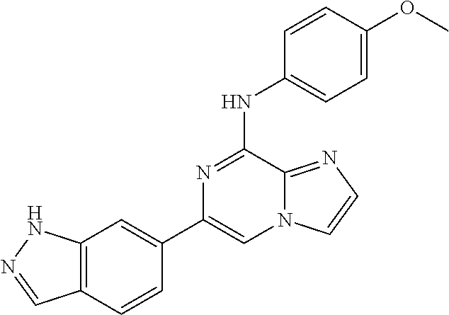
C12=C(C=CC(C3=CN4C(=NC=C4)C(NC4=CC=C(OC)C=C4)=N3)=C1)C=NN2
